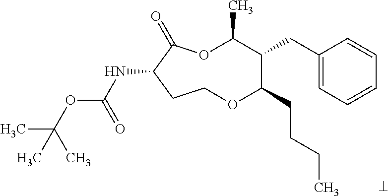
N(C1C(=O)OC(C)C(CC2=CC=CC=C2)C(CCCC)OCC1)C(OC(C)(C)C)=O
